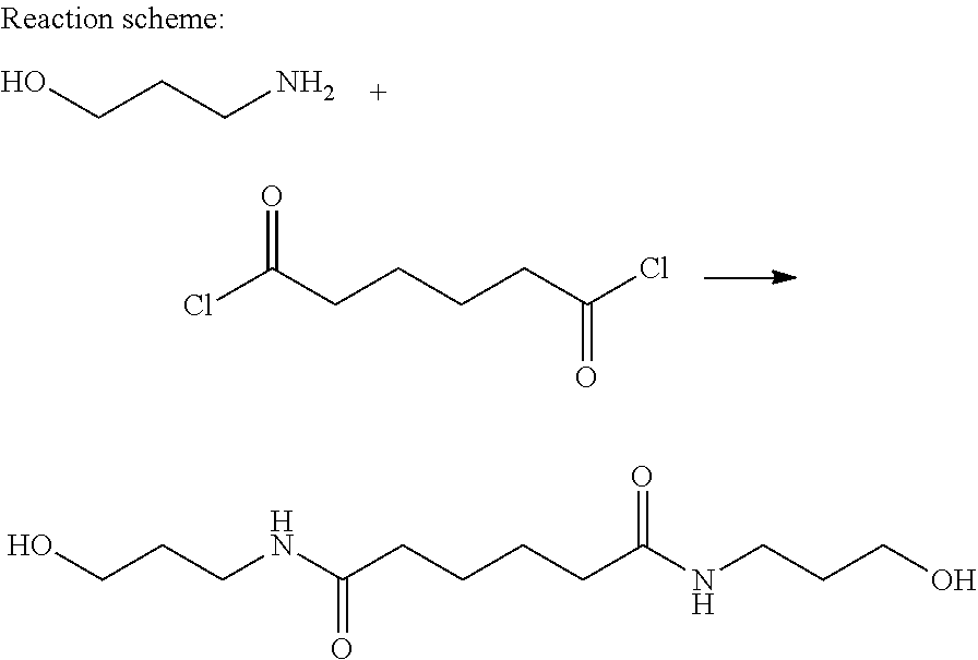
ClC(CCCCC(Cl)=O)=O.OCCCN.N(CCCO)C(CCCCC(NCCCO)=O)=O
